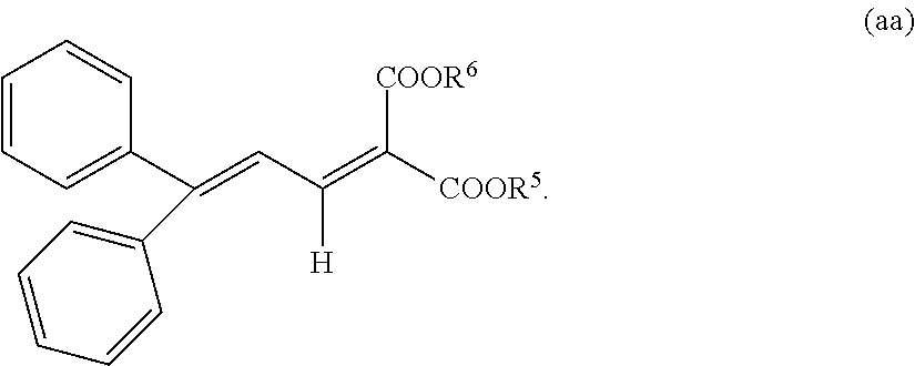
[COOR6]C([COOR5])=C(C=C(C1=CC=CC=C1)C1=CC=CC=C1)[H]
